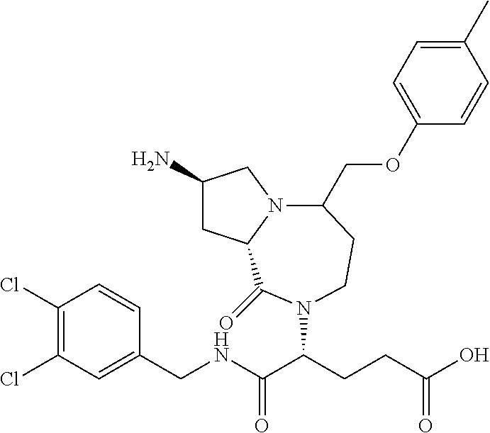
C1(N)CC2N(C1)C(COC1=CC=C(C)C=C1)CCN(C(CCC(O)=O)C(NCC1=CC(Cl)=C(Cl)C=C1)=O)C2=O
